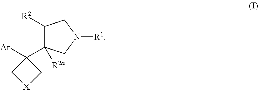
[Ar]C1(C2([R2a])C([R2])CN([R1])C2)C[X]C1
